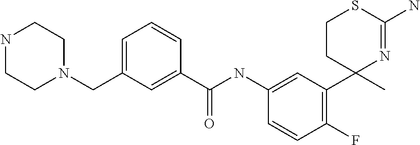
C1(C(NC2=CC(C3(C)N=C(N)SCC3)=C(F)C=C2)=O)=CC(CN2CCNCC2)=CC=C1
